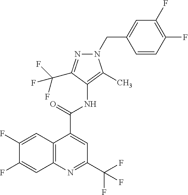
C12=C(N=C(C(F)(F)F)C=C1C(=O)NC1=C(C)N(CC3=CC(F)=C(F)C=C3)N=C1C(F)(F)F)C=C(F)C(F)=C2
